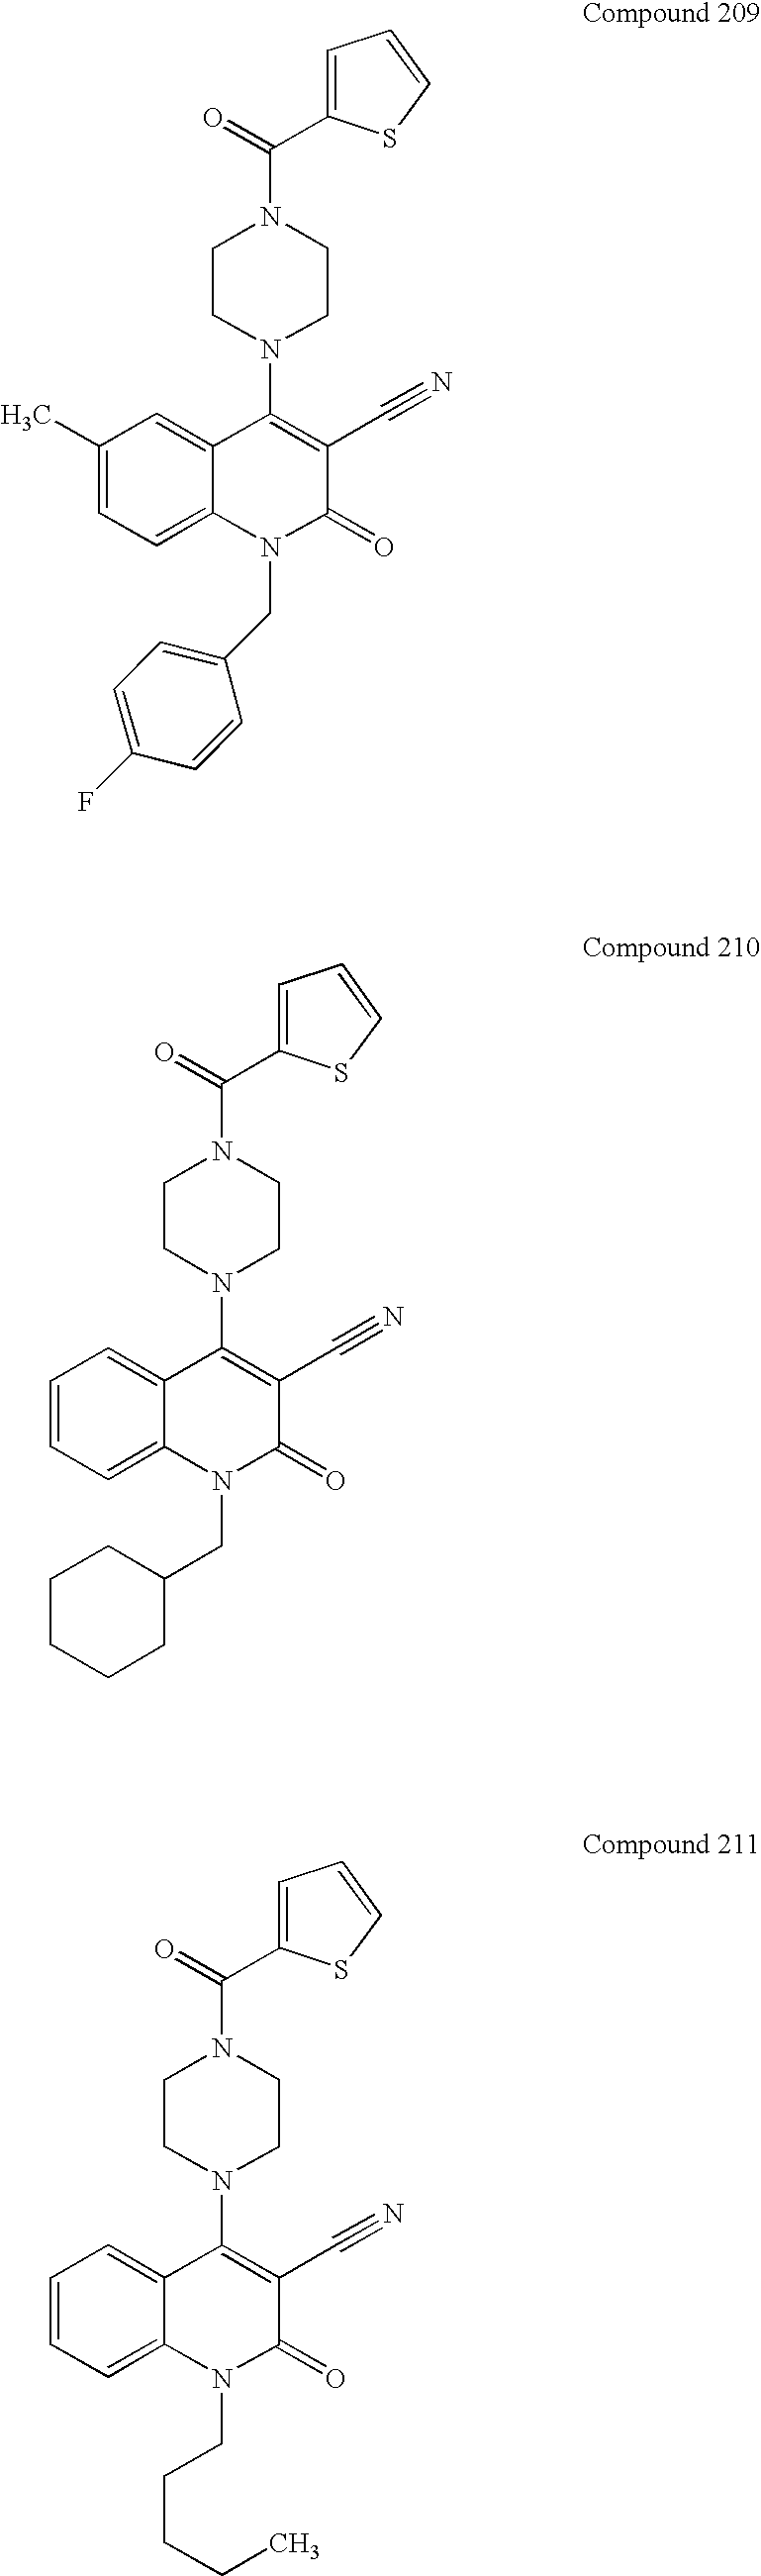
C1CN(C2=C(C#N)C(=O)N(CC3=CC=C(F)C=C3)C3=CC=C(C)C=C23)CCN1C(=O)C1=CC=CS1.C1CN(C2=C(C#N)C(=O)N(CC3CCCCC3)C3=CC=CC=C23)CCN1C(=O)C1=CC=CS1.C1CN(C2=C(C#N)C(=O)N(CCCCC)C3=CC=CC=C23)CCN1C(=O)C1=CC=CS1
